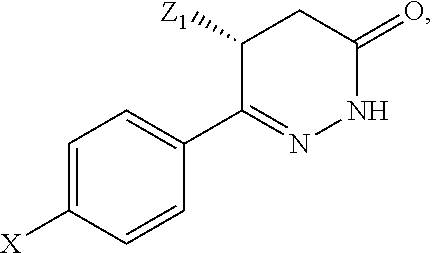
C1=C([X])C=CC(C2=NNC(=O)CC2[Z1])=C1
